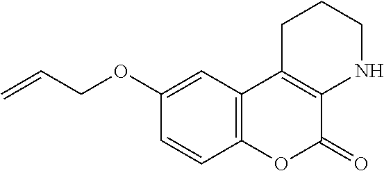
C1=CC2=C(C=C1OCC=C)C1=C(C(=O)O2)NCCC1
